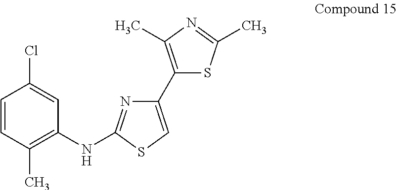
C1=CC(C)=C(NC2=NC(C3=C(C)N=C(C)S3)=CS2)C=C1Cl
